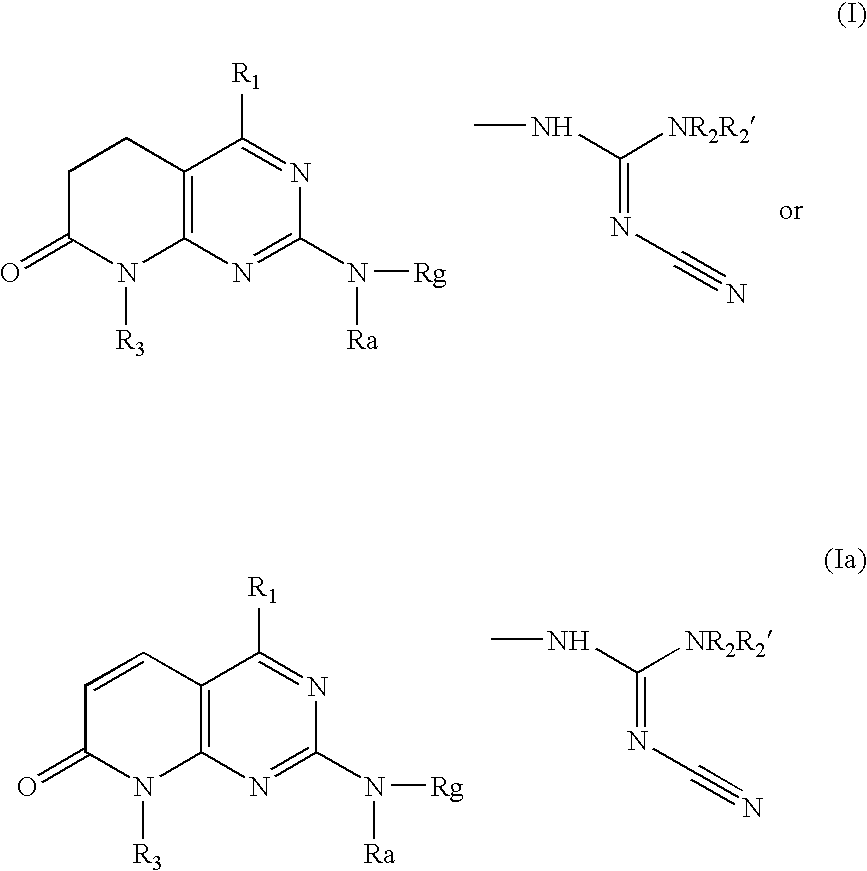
C1C(=O)N([R3])C2=C(C1)C([R1])=NC(N([Ra])[Rg])=N2.CNC([NR2R2])=NC#N.C1=CC2=C(N([R3])C1=O)N=C(N([Ra])[Rg])N=C2[R1].CNC([NR2R2])=NC#N
